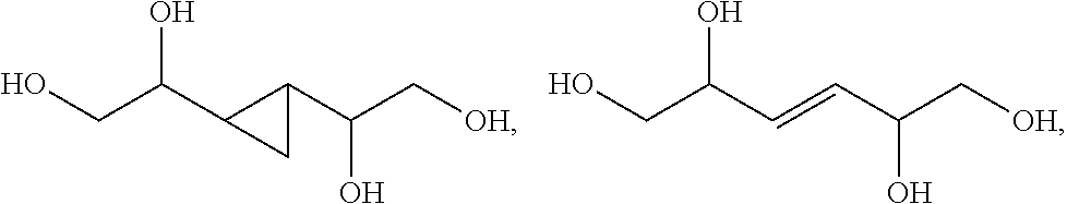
OCC(O)C=CC(C[OH])O.OCC(O)C1C(C(C[OH])O)C1
